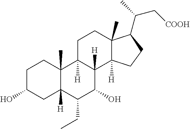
C1C(O)CC2([H])C(C)(C1)C1([H])C([H])(C(O)C2CC)C2([H])C(C)(CC1)C(C(C[COOH])C)CC2
